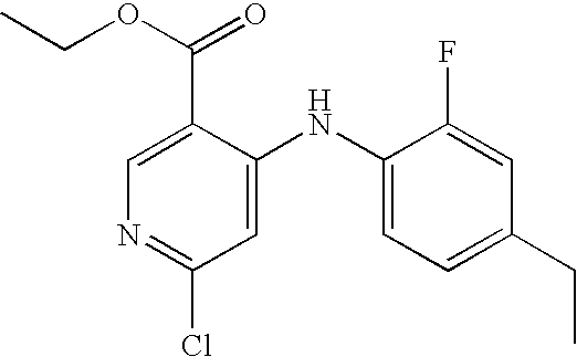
C1=C(C(OCC)=O)C(NC2=CC=C(CC)C=C2F)=CC(Cl)=N1
